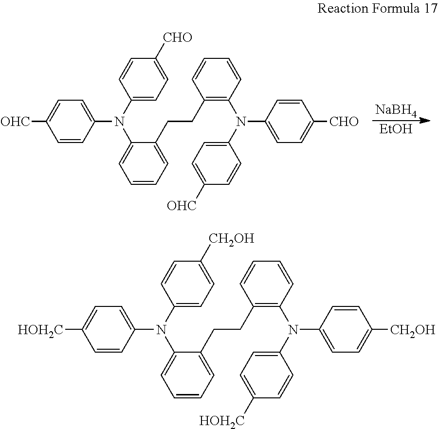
C1=CC(N(C2=CC=C([CH2OH])C=C2)C2=CC=CC=C2CCC2=C(N(C3=CC=C([CH2OH])C=C3)C3=CC=C([HOH2C])C=C3)C=CC=C2)=CC=C1[HOH2C].[NaBH4].[EtOH].C1=CC(N(C2=CC=C([CHO])C=C2)C2=CC=CC=C2CCC2=C(N(C3=CC=C([CHO])C=C3)C3=CC=C([OHC])C=C3)C=CC=C2)=CC=C1[OHC]
